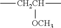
C[CH2CH](C)[OCH3]
